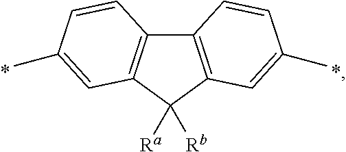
C12=C(C([Ra])([Rb])C3=C1C=CC(C)=C3)C=C(C)C=C2.*.*
